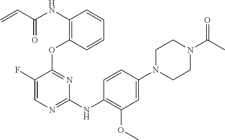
N(C1=C(OC2=NC(NC3=C(OC)C=C(N4CCN(C(C)=O)CC4)C=C3)=NC=C2F)C=CC=C1)C(C=C)=O
